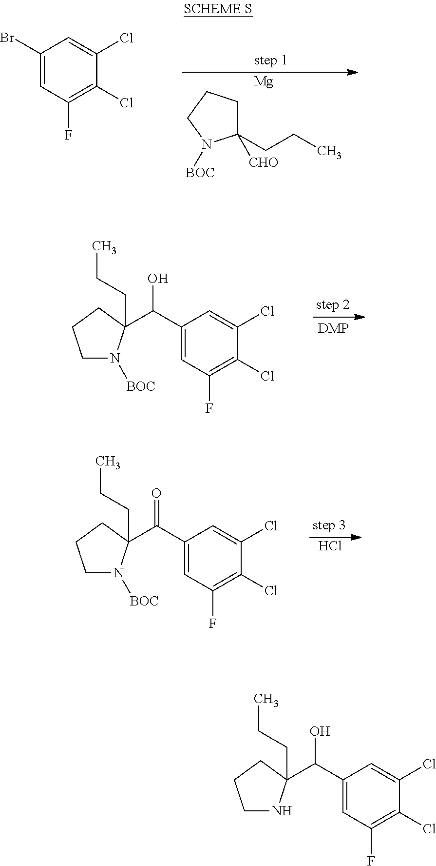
C1(C(O)C2(CCC)N([BOC])CCC2)=CC(F)=C(Cl)C(Cl)=C1.C1(CCC)([CHO])CCCN1[BOC].[Mg].C1(Br)=CC(F)=C(Cl)C(Cl)=C1.C1(C(=O)C2(CCC)N([BOC])CCC2)=CC(F)=C(Cl)C(Cl)=C1.Cl.C1(C(O)C2(CCC)NCCC2)=CC(F)=C(Cl)C(Cl)=C1
